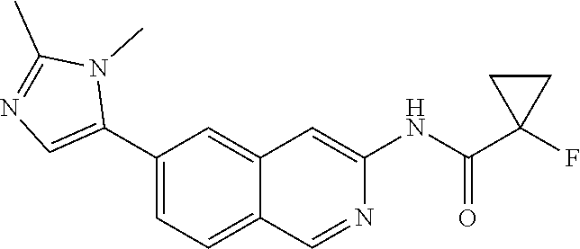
C1(C2=CN=C(C)N2C)=CC=C2C(=C1)C=C(NC(=O)C1(F)CC1)N=C2
